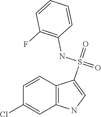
C1=CC2=C(C=C1Cl)NC=C2S(=O)(NC1=C(F)C=CC=C1)=O
